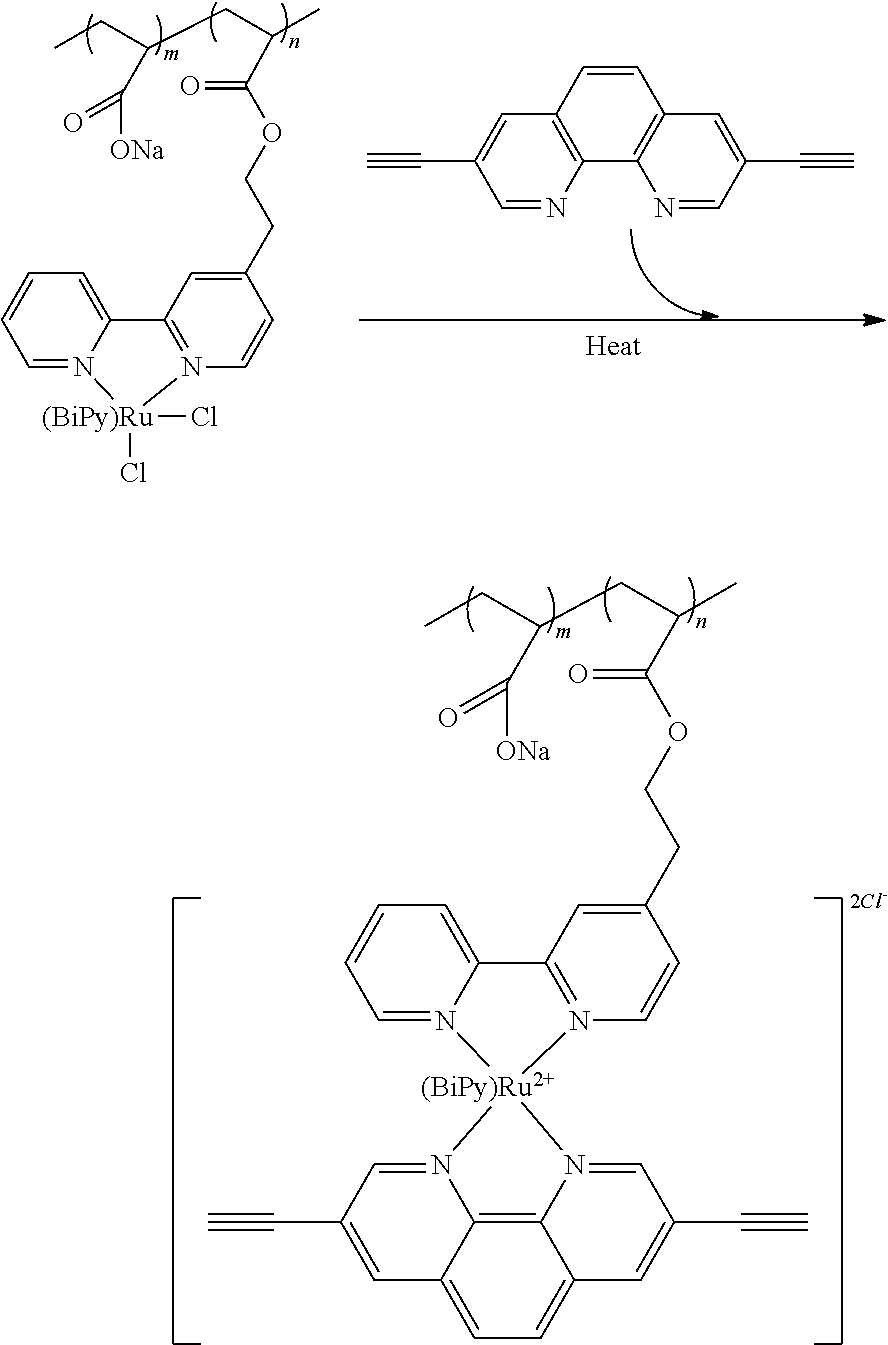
C1=N2C(=CC=C1)C1=N([(BiPy)Ru]2(Cl)Cl)C=CC(CCOC(C(C)CC(CC)C([ONa])=O)=O)=C1.C1=NC2=C(C=C1C#C)C=CC1=C2N=CC(C#C)=C1.C1=N2C(=CC=C1)C1=N([(BiPy)Ru2+]23N2=CC(C#C)=CC4=CC=C5C(=C24)N3=CC(C#C)=C5)C=CC(CCOC(C(C)CC(CC)C([ONa])=O)=O)=C1
